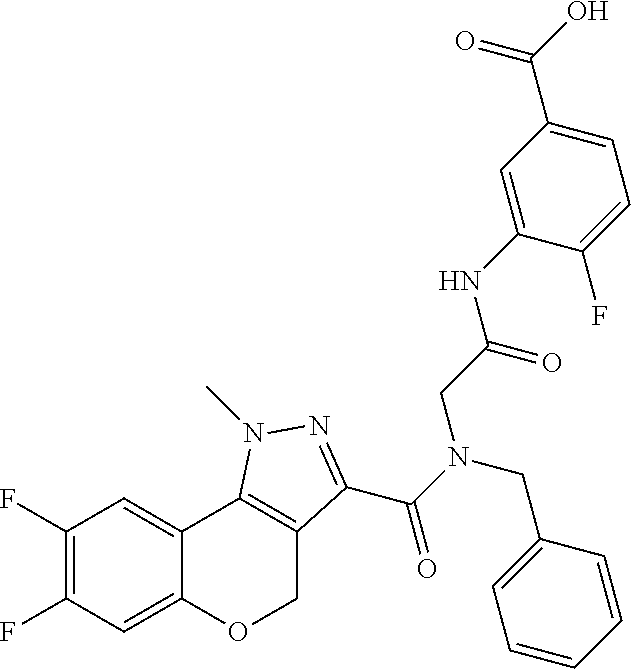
C1(F)=C(F)C=C2C(=C1)C1=C(CO2)C(C(N(CC2=CC=CC=C2)CC(=O)NC2=CC(C(O)=O)=CC=C2F)=O)=NN1C
